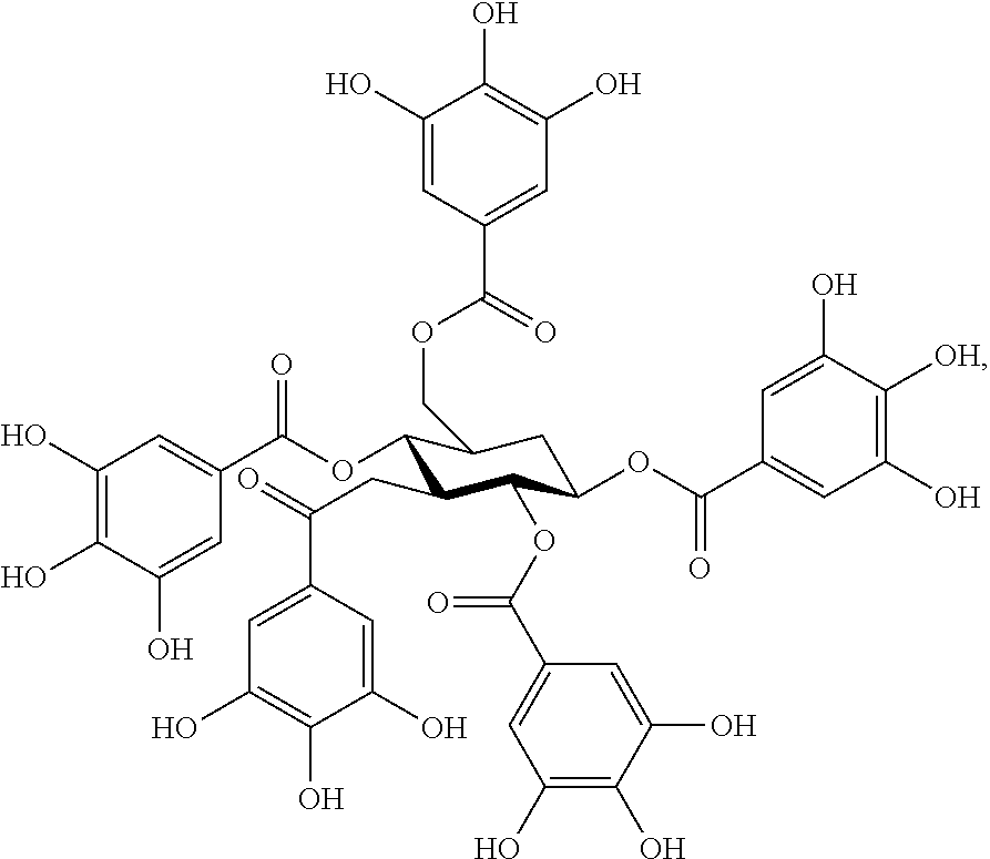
C1(OC(C2=CC(O)=C(O)C(O)=C2)=O)C(CC(=O)C2=CC(O)=C(O)C(O)=C2)C(OC(C2=CC(O)=C(O)C(O)=C2)=O)C(OC(C2=CC(O)=C([OH])C(O)=C2)=O)CC1COC(=O)C1=CC(O)=C(O)C(O)=C1
